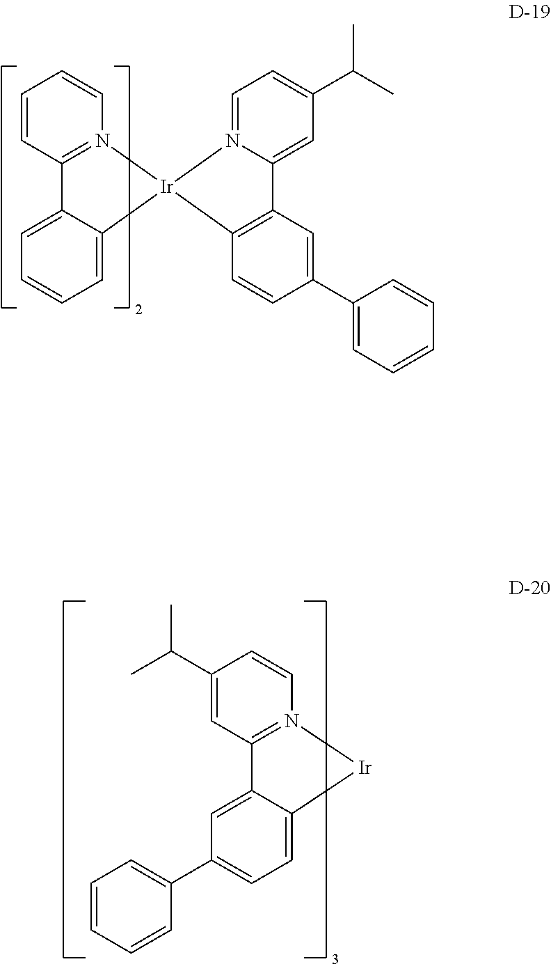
C1=C(C2=CC=CC=C2)C=CC2=C1C1=CC(C(C)C)=CC=N1[Ir]21C2=CC=CC=C2C2=N1C=CC=C2.C1=C2C(=CC=C1C1=CC=CC=C1)[Ir]N1=C2C=C(C(C)C)C=C1
